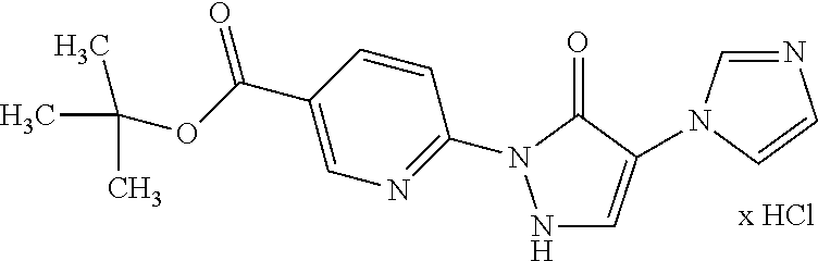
N1=CN(C2=CNN(C3=NC=C(C(OC(C)(C)C)=O)C=C3)C2=O)C=C1
